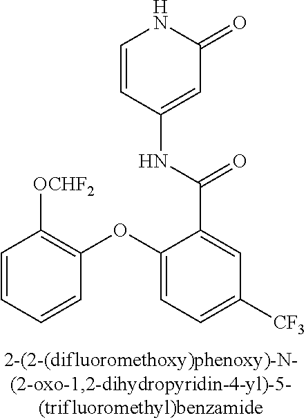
C1=CC(NC(C2=CC([CF3])=CC=C2OC2=C([OCHF2])C=CC=C2)=O)=CC(=O)N1
